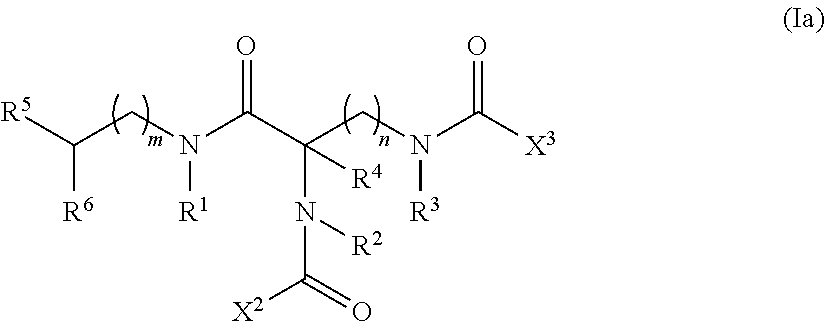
C(N(C(C(N([R2])C(=O)[X2])(CN([R3])C([X3])=O)[R4])=O)[R1])C([R6])[R5]
